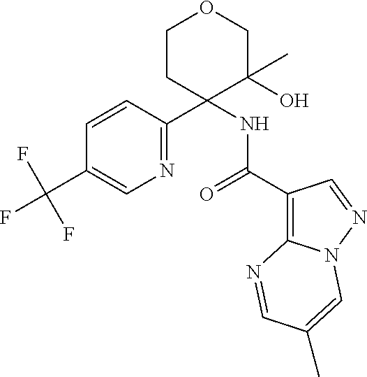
C1=CC(C2(NC(=O)C3=C4N(N=C3)C=C(C)C=N4)C(O)(C)COCC2)=NC=C1C(F)(F)F
